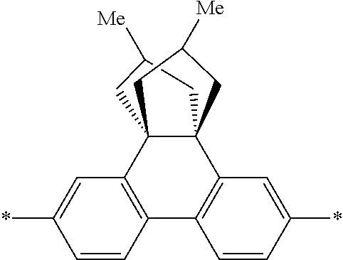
C1C([Me])CC23C4=C(C=CC(*)=C4)C4=C(C=C(*)C=C4)C12CC([Me])C3
